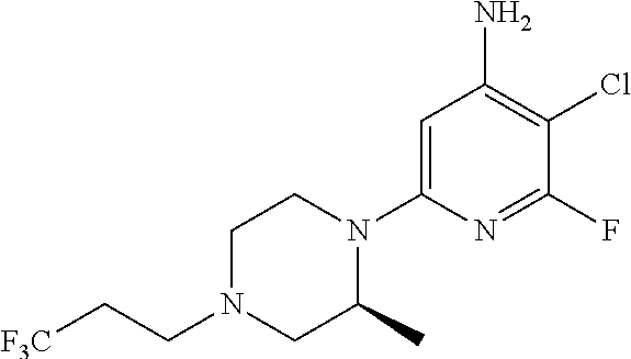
C1N(CC[F3C])CC(C)N(C2=CC(N)=C(Cl)C(F)=N2)C1
